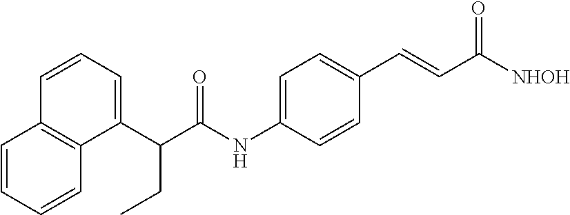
C1=CC=CC2=C1C=CC=C2C(C(NC1=CC=C(C=CC(=O)[NHOH])C=C1)=O)CC
